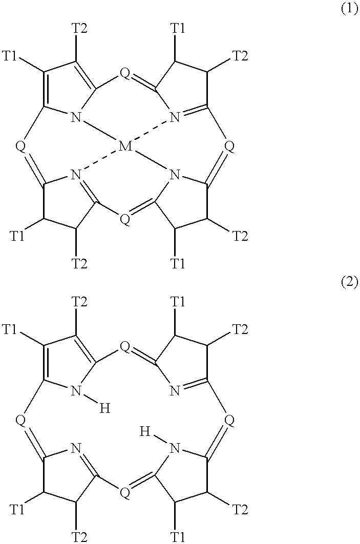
C1([T1])=C2N3C(=C1[T2])[Q]=C1N4=C(C([T2])C1[T1])[Q]=C1C([T2])C([T1])C5=[Q]C6=N(C(=[Q]2)C([T1])C6[T2])[M]34N15.C1([T1])=C2N([H])C(=C1[T2])[Q]=C1N=C(C([T2])C1[T1])[Q]=C1C([T2])C([T1])C(=[Q]C3=NC(=[Q]2)C([T1])C3[T2])N1[H]
